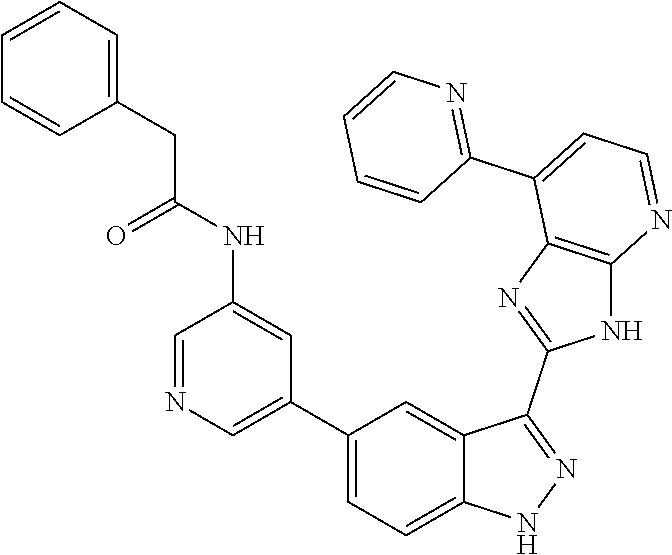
C1=NC=C(C2=CC=C3C(=C2)C(C2=NC4=C(N2)N=CC=C4C2=NC=CC=C2)=NN3)C=C1NC(CC1=CC=CC=C1)=O
